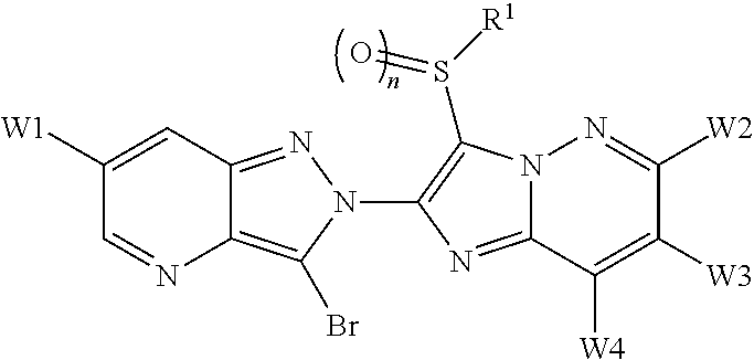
C1([W1])=CC2=NN(C3=C(S([R1])=O)N4C(=N3)C([W4])=C([W3])C([W2])=N4)C(Br)=C2N=C1
